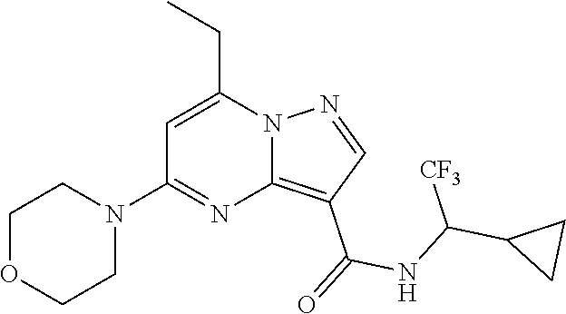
C12=C(C(=O)NC(C3CC3)[CF3])C=NN1C(CC)=CC(N1CCOCC1)=N2
